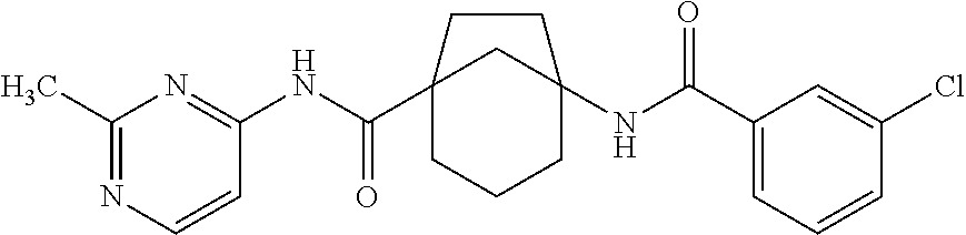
C12(C(NC3=NC(C)=NC=C3)=O)CCCC(NC(C3=CC=CC(Cl)=C3)=O)(C1)CC2
